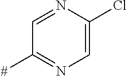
C1=NC(Cl)=CN=C1[#]
